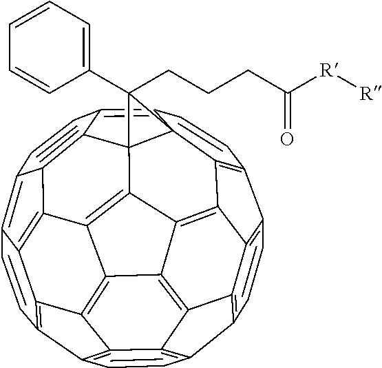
C1=CC2=C3C4=C1C1=C5C4=C4C6=C3C3=C2C=CC2=C3C3=C6C6=C4C47C5(C(=C5C=CC8=C9C(=C6C8=C45)C3=C2C=C9)C=C1)C7(C1=CC=CC=C1)CCCC([R][R])=O
